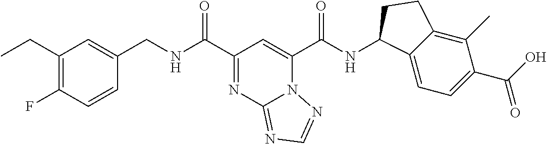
C(NC(C1=NC2=NC=NN2C(C(NC2C3=CC=C(C(O)=O)C(C)=C3CC2)=O)=C1)=O)C1=CC(CC)=C(F)C=C1
